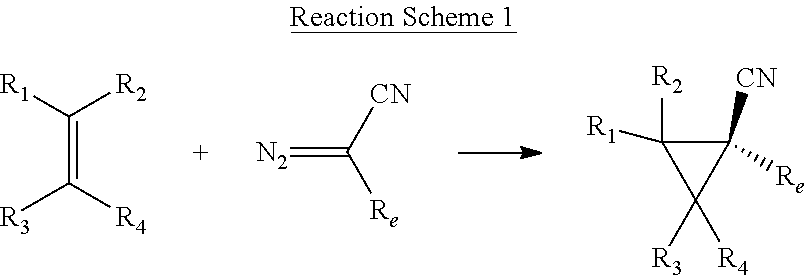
C(=C([R1])[R2])([R4])[R3].[N2]=C([CN])[Re].C1([CN])([Re])C([R2])([R1])C1([R4])[R3]
